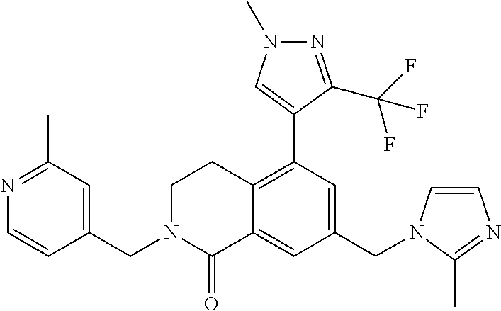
C1(CN2C=CN=C2C)=CC(C2=CN(C)N=C2C(F)(F)F)=C2C(=C1)C(=O)N(CC1=CC(C)=NC=C1)CC2
